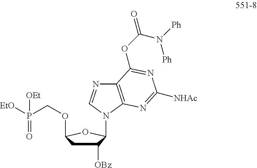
C1([OBz])CC(OCP([EtO])(=O)[OEt])OC1N1C2=C(N=C1)C(OC(=O)N([Ph])[Ph])=NC([NHAc])=N2
